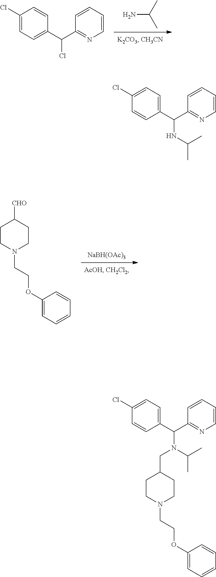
NC(C)C.C1(C(C2=CC=C(Cl)C=C2)Cl)=NC=CC=C1.[NaBH(OAc)3].C1CN(CCOC2=CC=CC=C2)CCC1[CHO].C1CN(CCOC2=CC=CC=C2)CCC1CN(C(C1=NC=CC=C1)C1=CC=C(Cl)C=C1)C(C)C.N(C(C1=NC=CC=C1)C1=CC=C(Cl)C=C1)C(C)C
